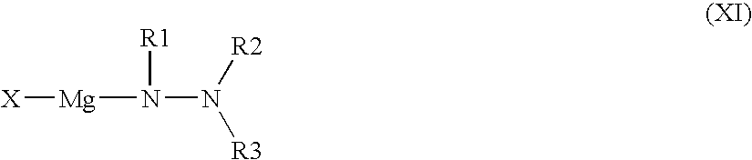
[X][Mg]N(N([R2])[R3])[R1]
